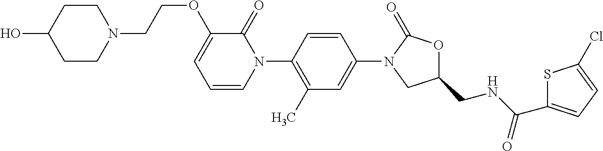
C1=CC(N2C(=O)C(OCCN3CCC(O)CC3)=CC=C2)=C(C)C=C1N1CC(CNC(C2=CC=C(Cl)S2)=O)OC1=O
